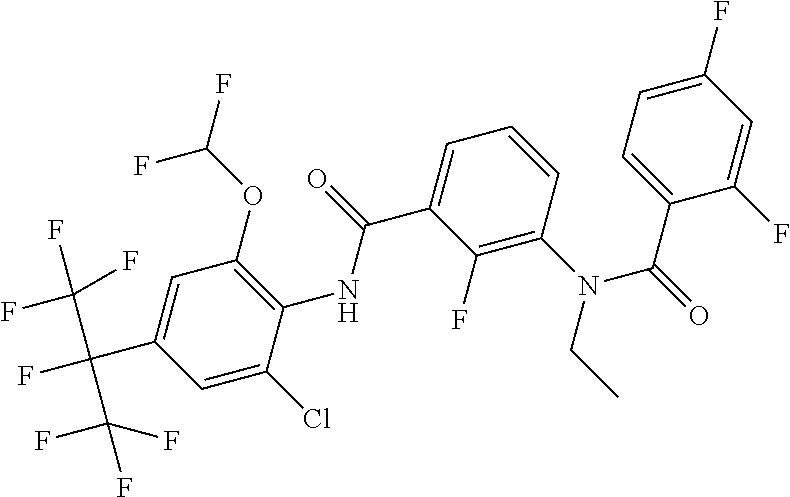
N(C1=C(F)C(C(=O)NC2=C(OC(F)F)C=C(C(C(F)(F)F)(C(F)(F)F)F)C=C2Cl)=CC=C1)(CC)C(=O)C1=CC=C(F)C=C1F
